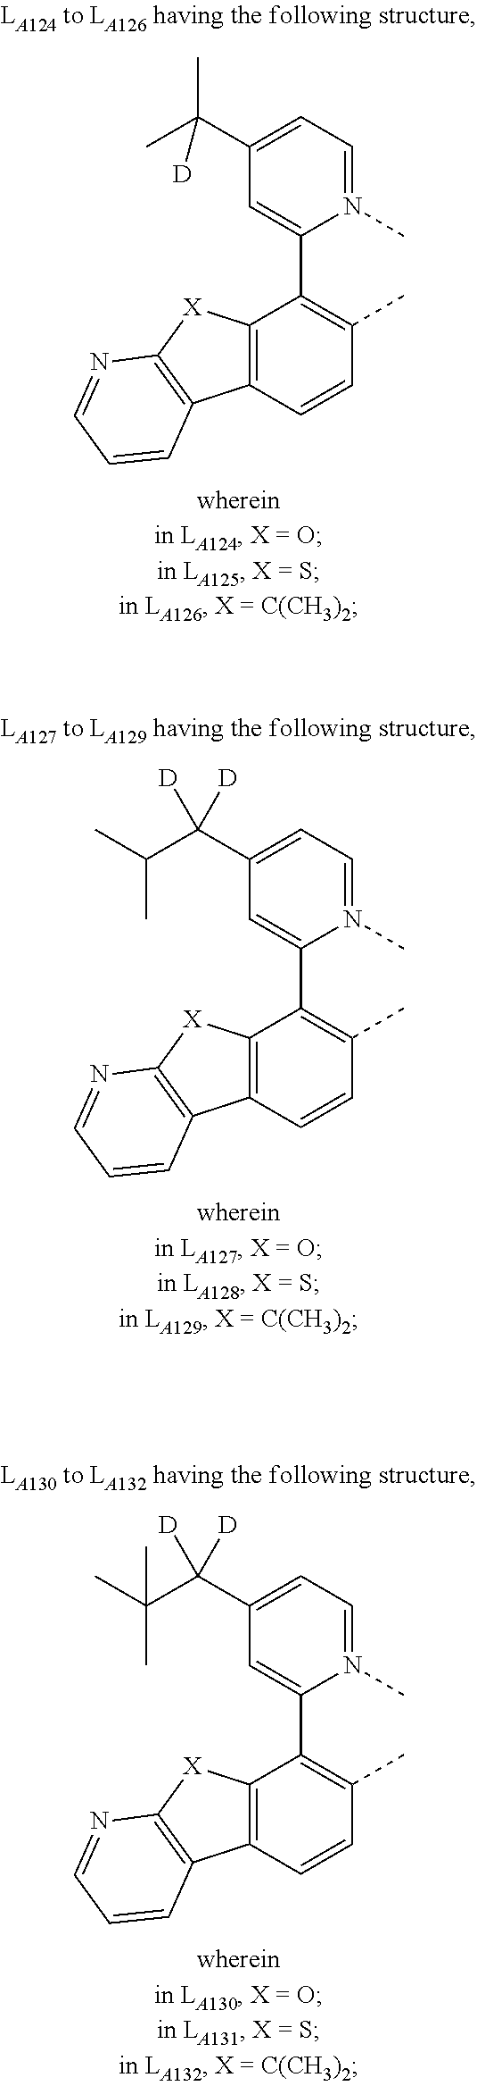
C12=C(C=CC(C)=C1C1=CC(C(C)(C)[D])=CC=N1C)C1=C([X]2)N=CC=C1.C12=C(C=CC(C)=C1C1=CC(C(C(C)C)([D])[D])=CC=N1C)C1=C([X]2)N=CC=C1.C12=C(C=CC(C)=C1C1=CC(C(C(C)(C)C)([D])[D])=CC=N1C)C1=C([X]2)N=CC=C1
